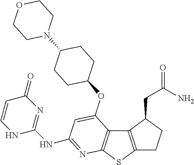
C12=C(SC3=C1C(OC1CCC(N4CCOCC4)CC1)=CC(NC1=NC(=O)C=CN1)=N3)CCC2CC(=O)N
